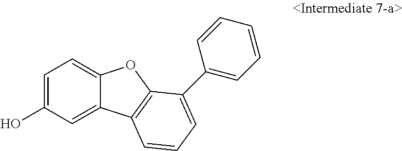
C1=C(O)C=C2C(=C1)OC1=C2C=CC=C1C1=CC=CC=C1
